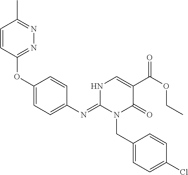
O(C1=CC=C(N=C2N(CC3=CC=C(Cl)C=C3)C(=O)C(C(OCC)=O)=CN2)C=C1)C1=NN=C(C)C=C1
